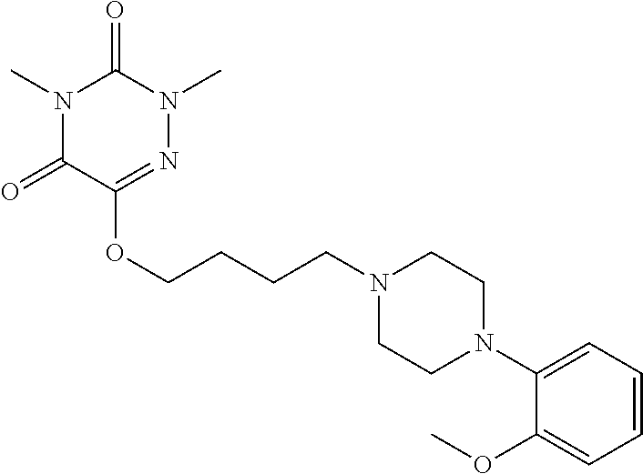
C(CCCN1CCN(C2=CC=CC=C2OC)CC1)OC1=NN(C)C(=O)N(C)C1=O
